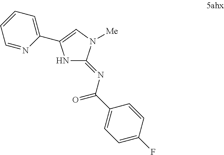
N1C(=NC(=O)C2=CC=C(F)C=C2)N([Me])C=C1C1=CC=CC=N1
